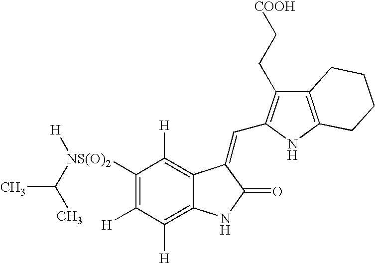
C1([NS(O)2]([H])C(C)C)=C([H])C([H])=C2C(=C1[H])C(=CC1=C(CC[COOH])C3=C(N1)CCCC3)C(=O)N2
